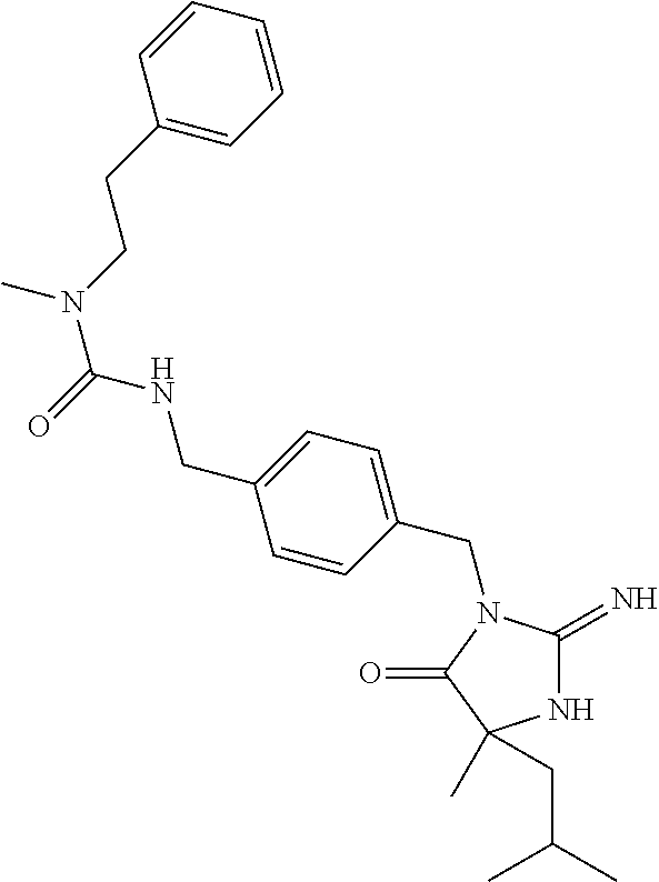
N1C(=N)N(CC2=CC=C(CNC(N(CCC3=CC=CC=C3)C)=O)C=C2)C(=O)C1(C)CC(C)C
